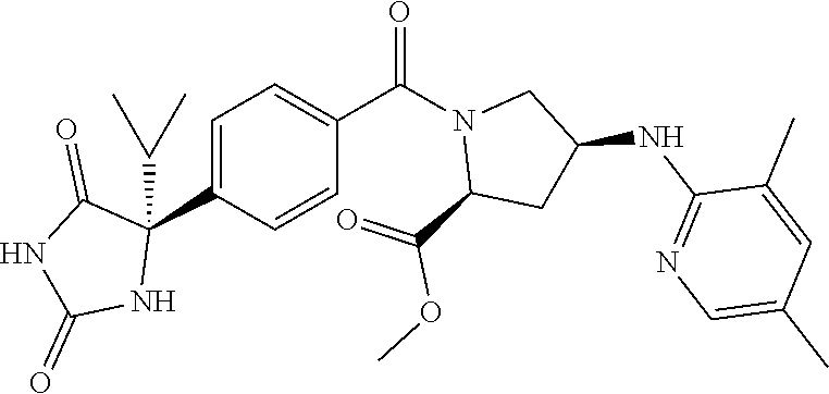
C1=C(C2(C(C)C)C(=O)NC(=O)N2)C=CC(C(N2C(C(=O)OC)CC(NC3=NC=C(C)C=C3C)C2)=O)=C1
